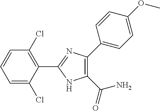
C1=CC=C(Cl)C(C2=NC(C3=CC=C(OC)C=C3)=C(C(=O)N)N2)=C1Cl
